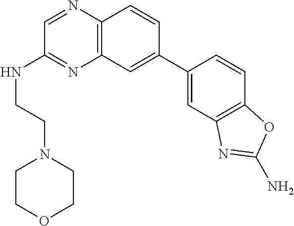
C1=C(C2=CC3=C(N=CC(NCCN4CCOCC4)=N3)C=C2)C=CC2=C1N=C(N)O2
